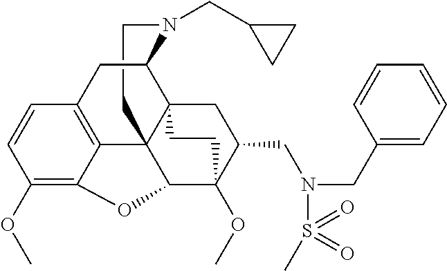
C1CN(CC2CC2)C2C34C15C1=C(C=CC(OC)=C1OC5C(OC)(C(CN(CC1=CC=CC=C1)S(=O)(=O)C)C3)CC4)C2
